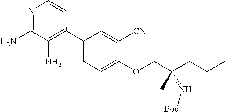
C1(C2=C(N)C(N)=NC=C2)=CC=C(OCC(CC(C)C)(C)N[Boc])C([CN])=C1
